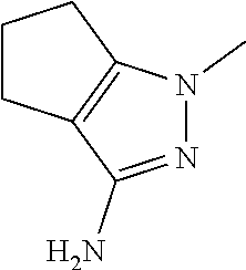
C1C2=C(CC1)N(C)N=C2N
